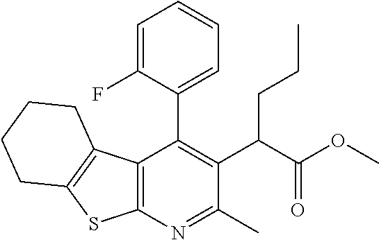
C12=C(N=C(C)C(C(C(OC)=O)CCC)=C1C1=CC=CC=C1F)SC1=C2CCCC1
